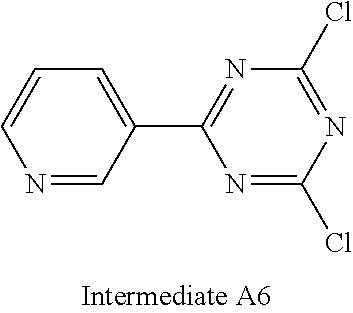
N1=C(C2=CC=CN=C2)N=C(Cl)N=C1Cl
